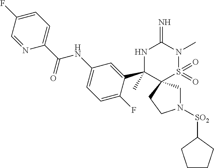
N1([SO2]C2CCCC2)CC2(CC1)S(=O)(=O)N(C)C(=N)NC2(C1=CC(NC(C2=CC=C(F)C=N2)=O)=CC=C1F)C
